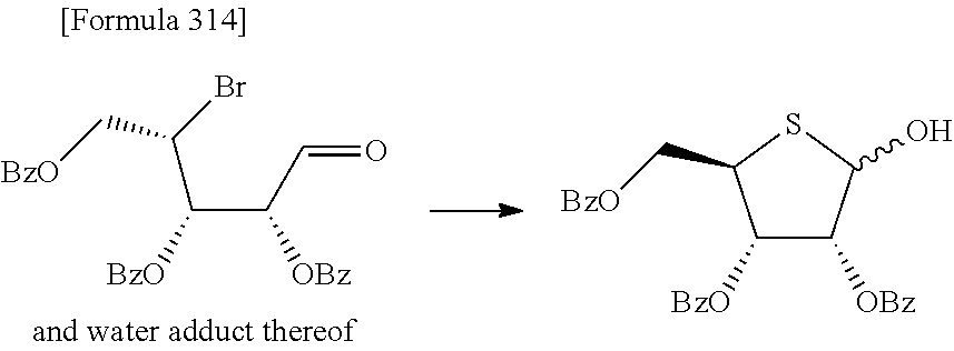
C([OBz])(C=O)C([BzO])C(Br)C[BzO].[BzO]C1C([OBz])C(O)SC1C[BzO]
